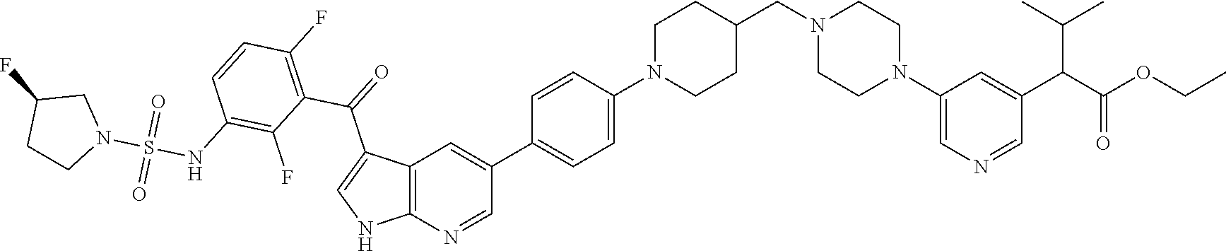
C1=C(C(C(C)C)C(OCC)=O)C=NC=C1N1CCN(CC2CCN(C3=CC=C(C4=CC5=C(N=C4)NC=C5C(=O)C4=C(F)C=CC(NS(N5CC(F)CC5)(=O)=O)=C4F)C=C3)CC2)CC1
